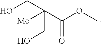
OCC(C(OC)=O)(CO)[Me]
